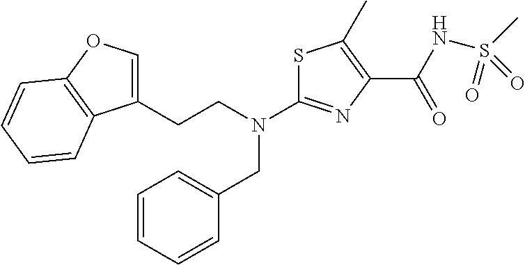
S1C(N(CCC2=COC3=C2C=CC=C3)CC2=CC=CC=C2)=NC(C(NS(C)(=O)=O)=O)=C1C
